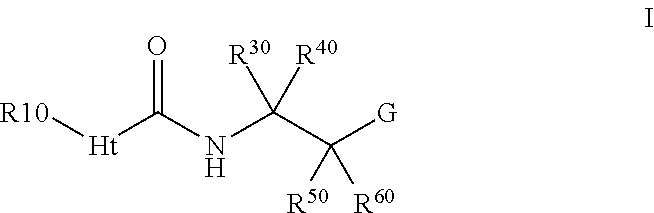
[Ht](C(NC(C([G])([R60])[R50])([R40])[R30])=O)[R10]
